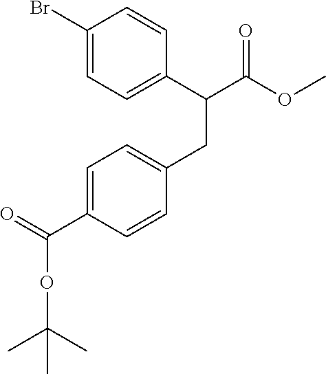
C1(Br)=CC=C(C(C(OC)=O)CC2=CC=C(C(=O)OC(C)(C)C)C=C2)C=C1
